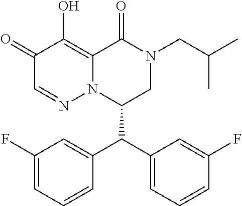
C1(F)=CC=CC(C(C2=CC=CC(F)=C2)C2CN(CC(C)C)C(=O)C3=C(O)C(=O)C=NN23)=C1
